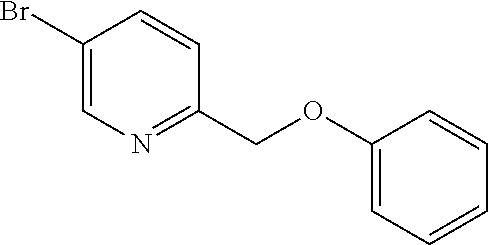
C1(Br)=CN=C(COC2=CC=CC=C2)C=C1
